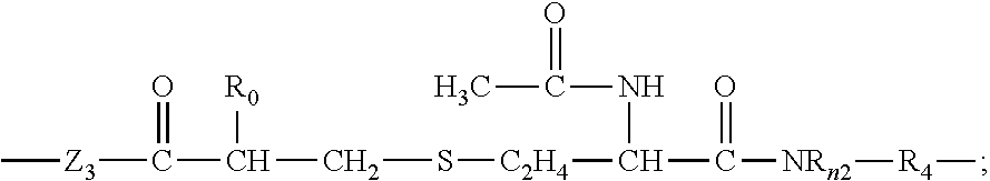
S([C2H4]C(NC(C)=O)C(=O)[NRn2][R4]C)CC([R0])C(=O)[Z3]C
